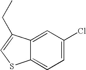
C12=CC(Cl)=CC=C1SC=C2CC
